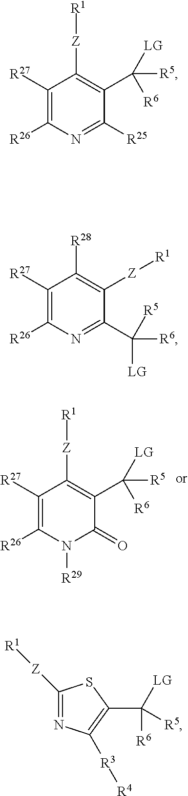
C1([R27])=C([R26])N([R29])C(=O)C(C([R5])([LG])[R6])=C1[Z][R1].C1([R27])=C([R26])N=C([R25])C(C([R5])([LG])[R6])=C1[Z][R1].C1([R27])=C([R26])N=C(C([LG])([R5])[R6])C([Z][R1])=C1[R28].C1([Z][R1])=NC([R3][R4])=C(C([LG])([R6])[R5])S1
